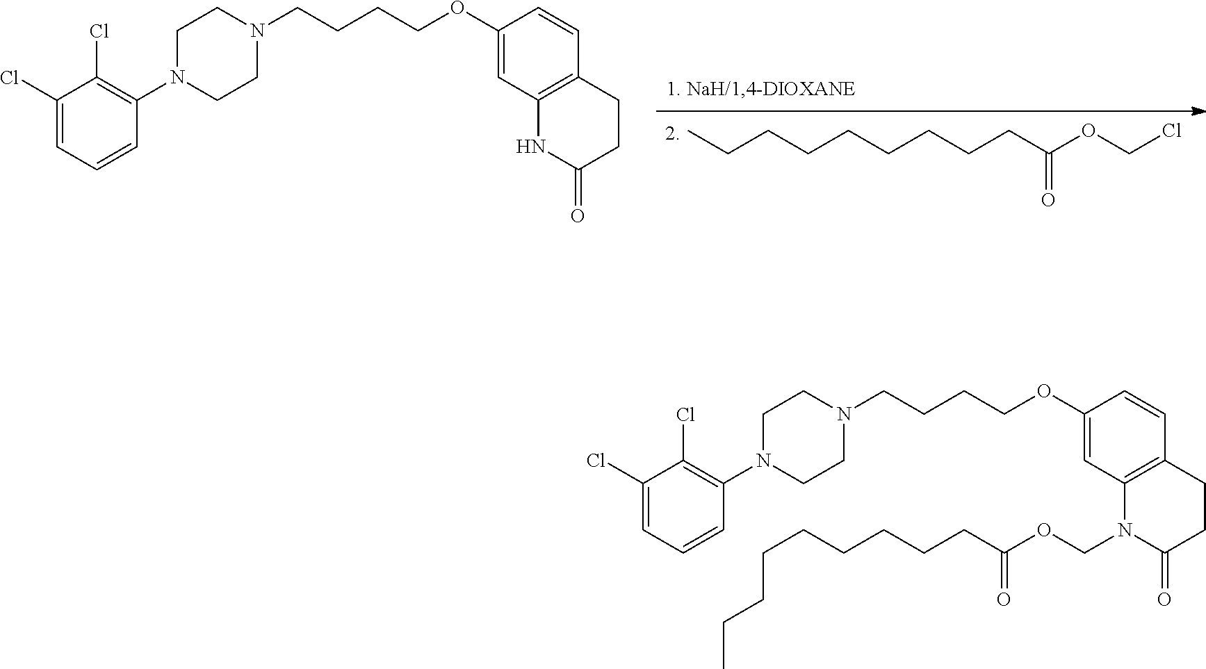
CCCCCCCCCC(OCCl)=O.C1N(C2=C(Cl)C(Cl)=CC=C2)CCN(CCCCOC2=CC3=C(C=C2)CCC(=O)N3)C1.C1N(C2=C(Cl)C(Cl)=CC=C2)CCN(CCCCOC2=CC3=C(C=C2)CCC(=O)N3COC(CCCCCCCCC)=O)C1
